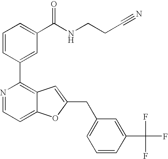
C1=CC(C2=C3C(=CC=N2)OC(CC2=CC=CC(C(F)(F)F)=C2)=C3)=CC(C(NCCC#N)=O)=C1
